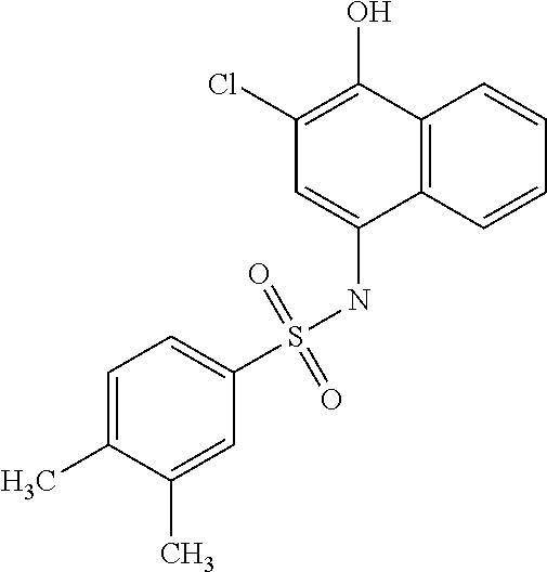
C12=C(C=CC=C1)C(NS(C1=CC=C(C)C(C)=C1)(=O)=O)=CC(Cl)=C2O
